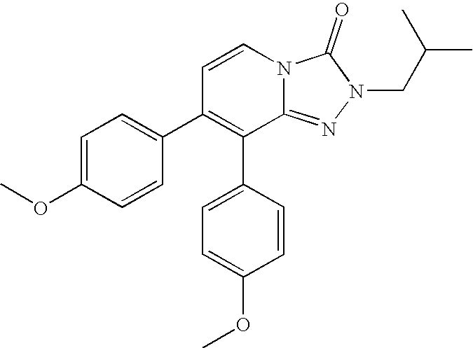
C1=C(C2=C(C3=CC=C(OC)C=C3)C=CN3C2=NN(CC(C)C)C3=O)C=CC(OC)=C1
